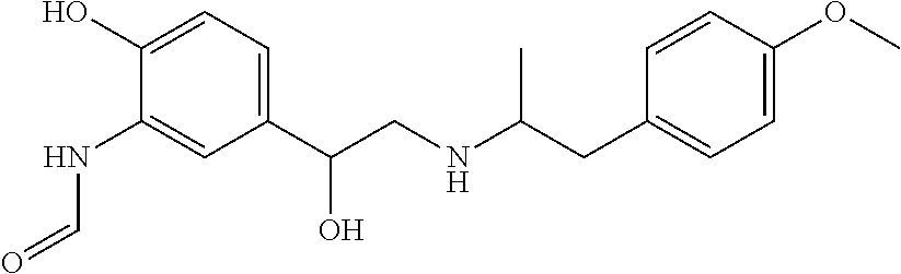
O=CNC1=CC(C(O)CNC(CC2=CC=C(OC)C=C2)C)=CC=C1O
